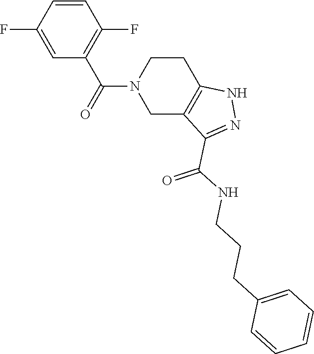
C1(F)=CC(C(=O)N2CC3=C(CC2)NN=C3C(NCCCC2=CC=CC=C2)=O)=C(F)C=C1
